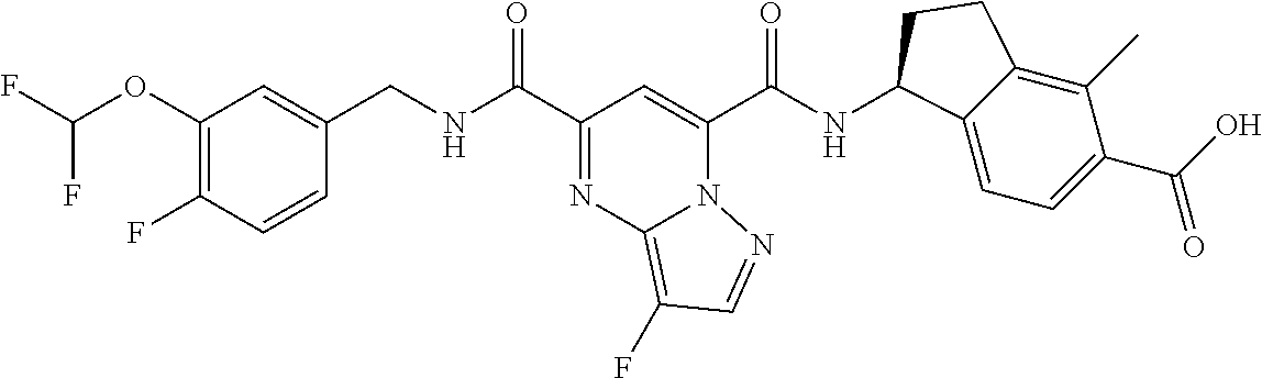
C1(OC(F)F)=C(F)C=CC(CNC(C2=NC3=C(F)C=NN3C(C(NC3C4=CC=C(C(O)=O)C(C)=C4CC3)=O)=C2)=O)=C1
